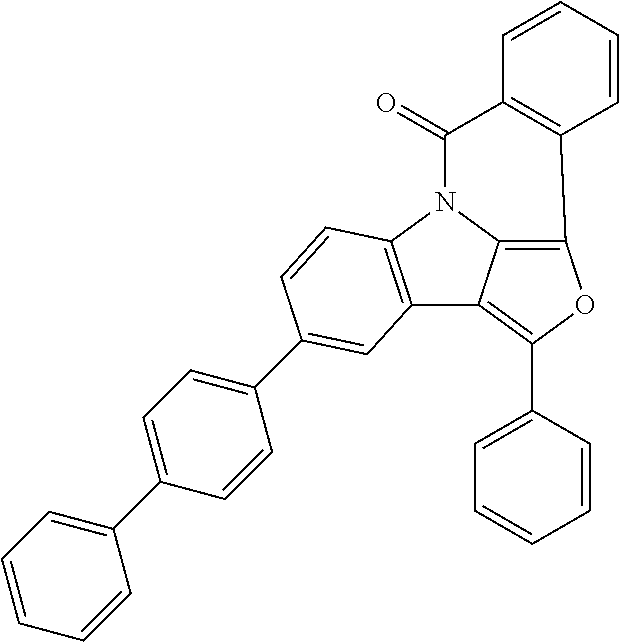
C12=C(N3C4=C(OC(C5=CC=CC=C5)=C14)C1=C(C3=O)C=CC=C1)C=CC(C1=CC=C(C3=CC=CC=C3)C=C1)=C2
